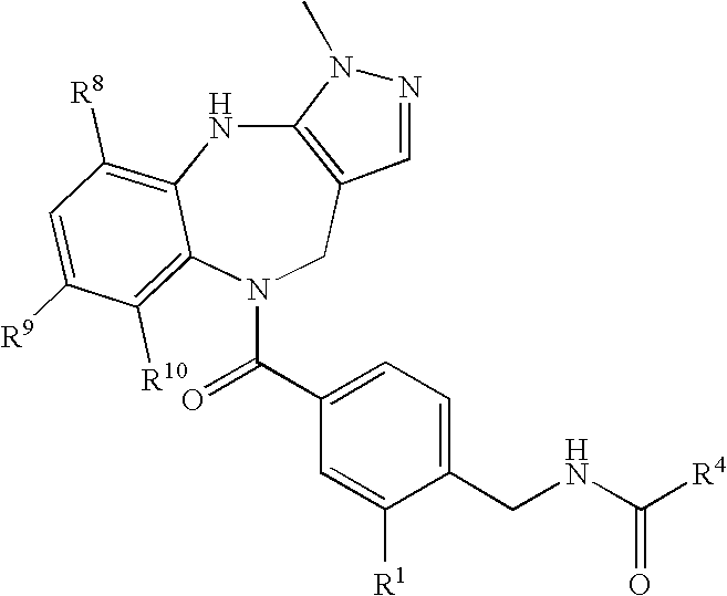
C12=C(CN(C(=O)C3=CC=C(CNC([R4])=O)C([R1])=C3)C3=C([R10])C([R9])=CC([R8])=C3N1)C=NN2C
